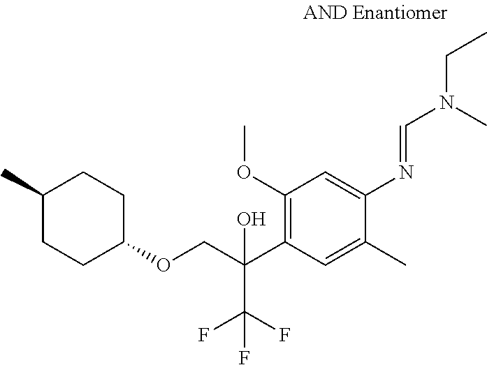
C1(OC)=C(C(C(F)(F)F)(O)COC2CCC(C)CC2)C=C(C)C(N=CN(CC)C)=C1
